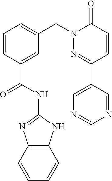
C12=C(NC(NC(C3=CC(CN4N=C(C5=CN=CN=C5)C=CC4=O)=CC=C3)=O)=N1)C=CC=C2
